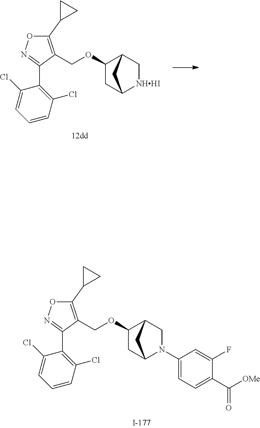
C(OC1CC2N(C3=CC=C(C(=O)[OMe])C(F)=C3)CC1C2)C1=C(C2CC2)ON=C1C1=C(Cl)C=CC=C1Cl.C(OC1CC2[NHHI]CC1C2)C1=C(C2CC2)ON=C1C1=C(Cl)C=CC=C1Cl
